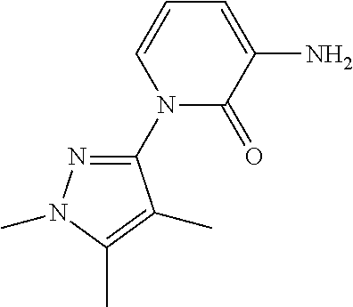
N1(C2=NN(C)C(C)=C2C)C(=O)C(N)=CC=C1
